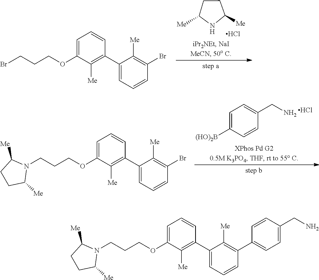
C1C([Me])NC([Me])C1.C1(C2=CC=CC(Br)=C2[Me])=C([Me])C(OCCCBr)=CC=C1.Cl.C1([Me])CCC([Me])N1CCCOC1=CC=CC(C2=CC=CC(Br)=C2[Me])=C1[Me].C1=C([(HO)2B])C=CC(CN)=C1.Cl.C1([Me])CCC([Me])N1CCCOC1=CC=CC(C2=CC=CC(C3=CC=C(CN)C=C3)=C2[Me])=C1[Me]
